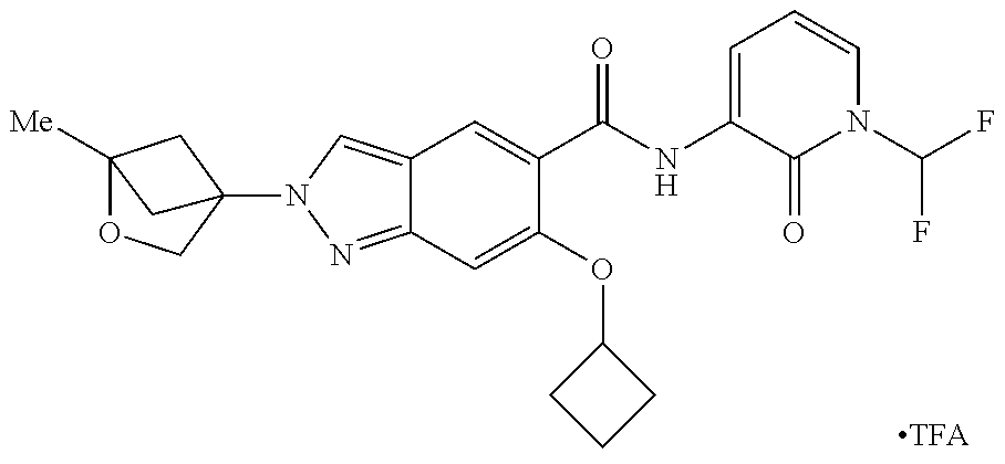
C12=CN(C34COC([Me])(C3)C4)N=C1C=C(OC1CCC1)C(C(NC1=CC=CN(C(F)F)C1=O)=O)=C2
